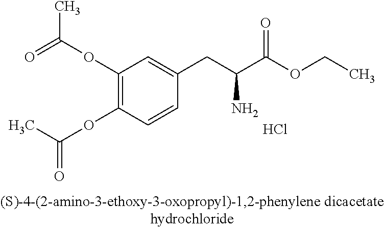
C1(OC(=O)C)=C(OC(C)=O)C=CC(CC(C(OCC)=O)N)=C1.Cl
